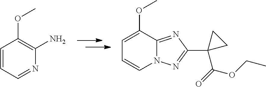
C1=CC=NC(N)=C1OC.C1=C(OC)C2=NC(C3(C(=O)OCC)CC3)=NN2C=C1
